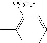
C1(C)=C([OC8H17])C=CC=C1
